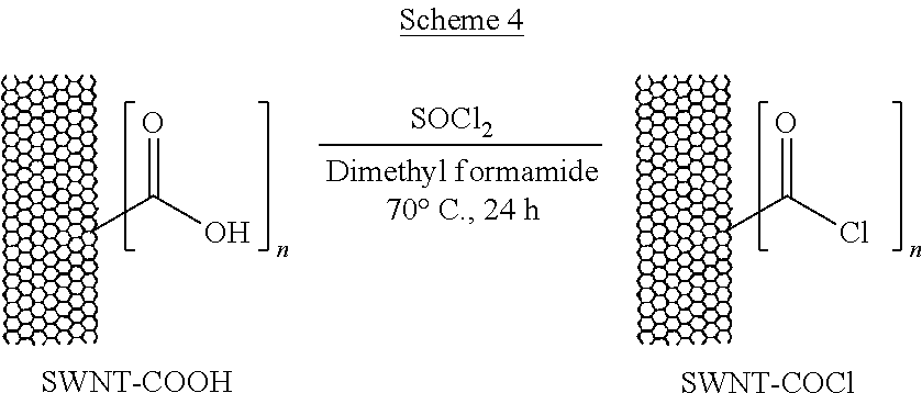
OC(C)=O.ClC(C)=O.[SOCl2].[SWNT-COCl].[SWNT-COOH]
